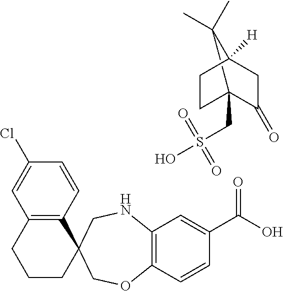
C12=C(C=CC(Cl)=C1)C1(CCC2)COC2=C(NC1)C=C(C(O)=O)C=C2.OS(CC12CCC([H])(CC1=O)C2(C)C)(=O)=O
